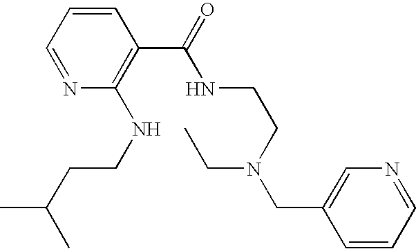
C1=CC=NC(NCCC(C)C)=C1C(NCCN(CC)CC1=CN=CC=C1)=O
